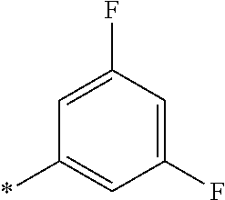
C1(*)=CC(F)=CC(F)=C1
